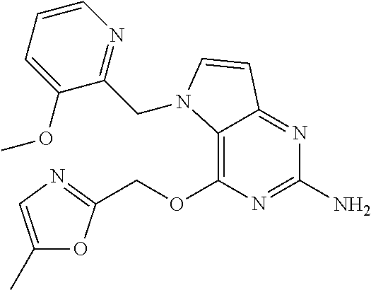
C12=C(OCC3=NC=C(C)O3)N=C(N)N=C1C=CN2CC1=NC=CC=C1OC
